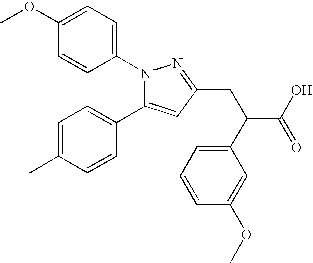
C1(OC)=CC=C(N2C(C3=CC=C(C)C=C3)=CC(CC(C3=CC=CC(OC)=C3)C(O)=O)=N2)C=C1
